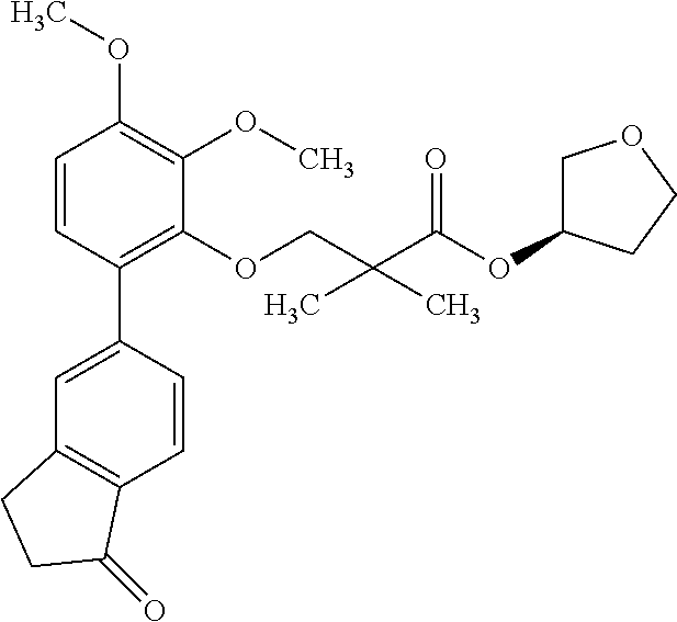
C1=CC(C2=CC3=C(C=C2)C(=O)CC3)=C(OCC(C(OC2COCC2)=O)(C)C)C(OC)=C1OC
